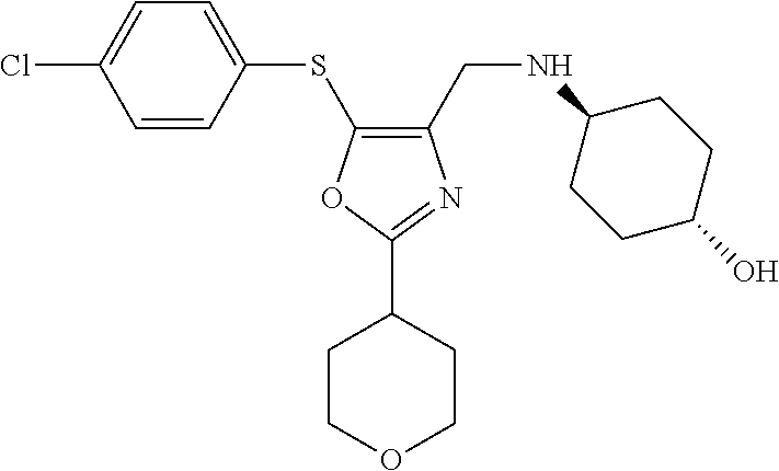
C1(CNC2CCC(O)CC2)=C(SC2=CC=C(Cl)C=C2)OC(C2CCOCC2)=N1
